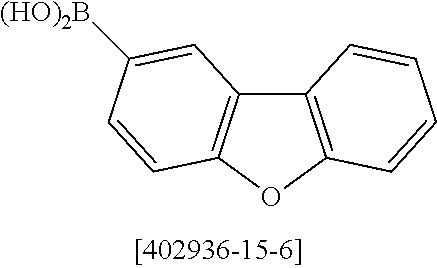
C12=C(OC3=C1C=CC=C3)C=CC([(HO)2B])=C2
